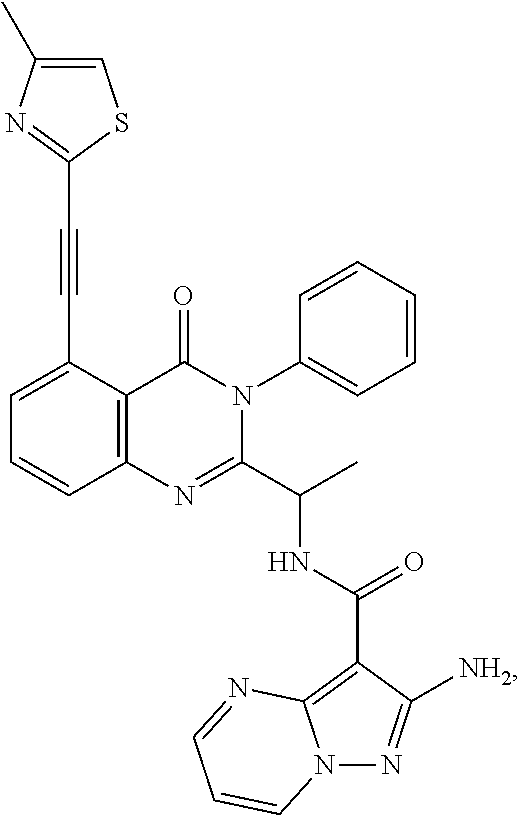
C12=C(C(C#CC3=NC(C)=CS3)=CC=C1)C(=O)N(C1=CC=CC=C1)C(C(C)NC(C1=C3N(N=C1[NH2])C=CC=N3)=O)=N2
